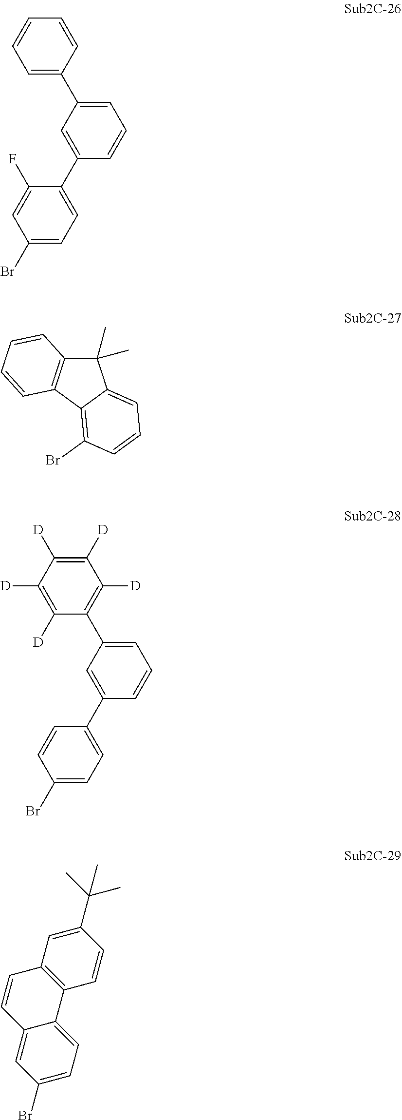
C1(Br)=CC=C(C2=CC(C3=CC=CC=C3)=CC=C2)C(F)=C1.C1(C)(C)C2=C(C3=C(Br)C=CC=C13)C=CC=C2.C1(Br)=CC=C(C2=CC(C3=C([D])C([D])=C([D])C([D])=C3[D])=CC=C2)C=C1.C1(Br)=CC=C2C(=C1)C=CC1=C2C=CC(C(C)(C)C)=C1
